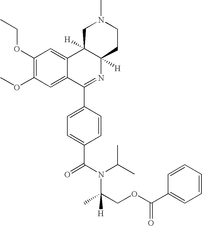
C1(OCC)=C(OC)C=C2C(=C1)C1([H])C([H])(N=C2C2=CC=C(C(N(C(C)C)C(C)([H])COC(C3=CC=CC=C3)=O)=O)C=C2)CCN(C)C1
